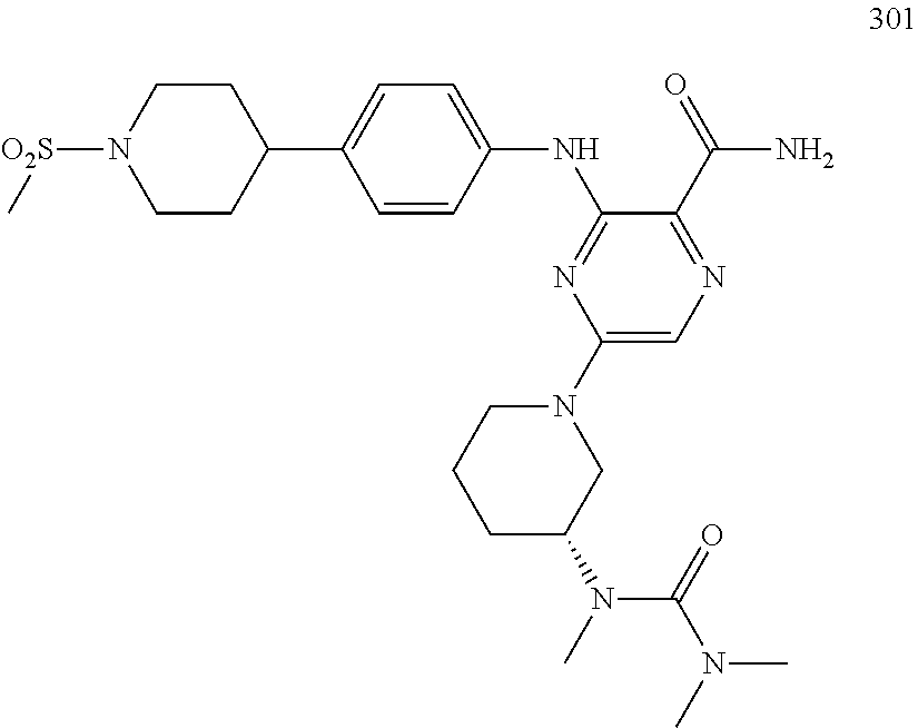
C1(NC2=NC(N3CCCC(N(C(N(C)C)=O)C)C3)=CN=C2C(=O)N)=CC=C(C2CCN([O2S]C)CC2)C=C1
